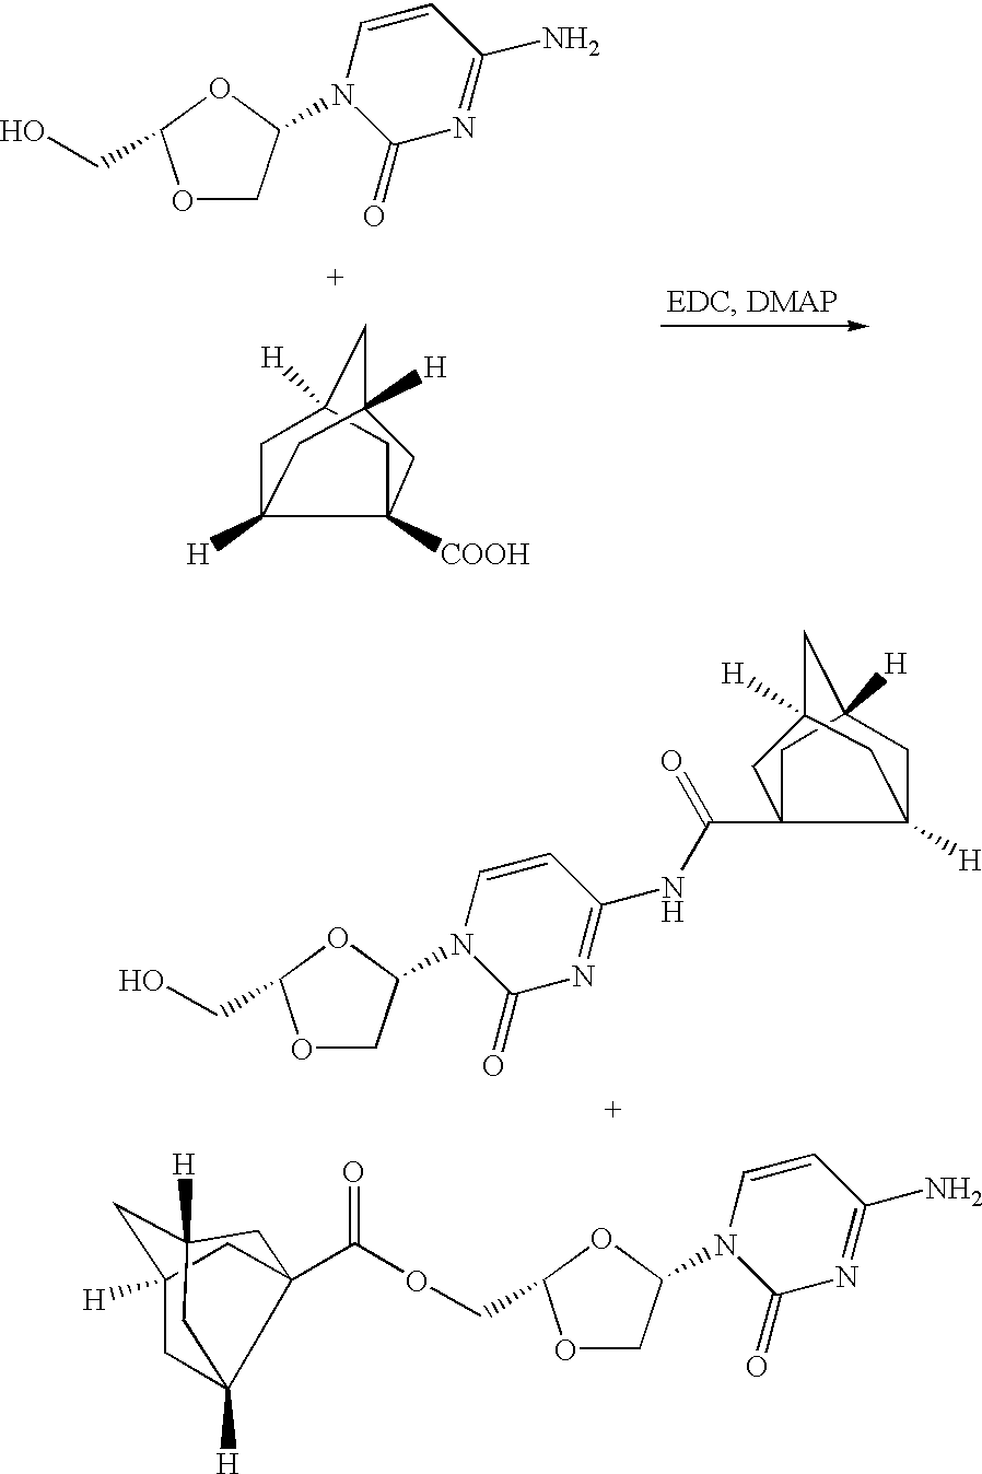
O1CC(N2C(=O)N=C(N)C=C2)OC1CO.C1C2([H])C3([COOH])CC1([H])CC([H])(C2)C3.O1CC(N2C(=O)N=C(NC(C34C5([H])CC([H])(C3)CC([H])(C5)C4)=O)C=C2)OC1CO.C1C2([H])C3(C(=O)OCC4OCC(N5C(=O)N=C(N)C=C5)O4)CC1([H])CC([H])(C2)C3
